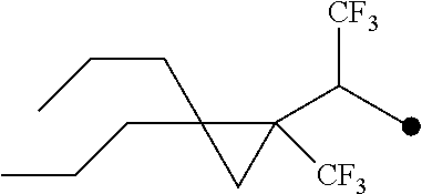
C1([CF3])(C(C)[CF3])C(CCC)(CCC)C1
